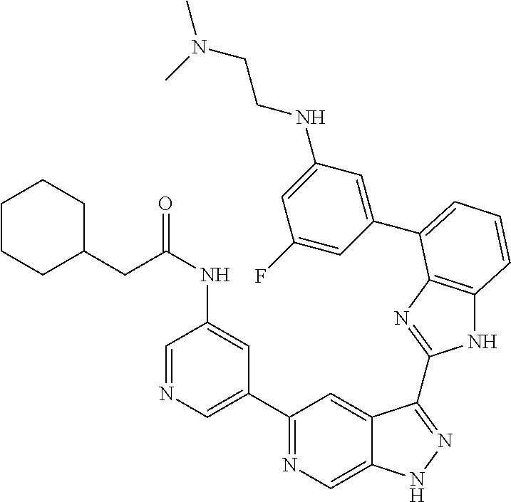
C1(C2=NC=C3C(=C2)C(C2=NC4=C(N2)C=CC=C4C2=CC(NCCN(C)C)=CC(F)=C2)=NN3)=CN=CC(NC(=O)CC2CCCCC2)=C1
